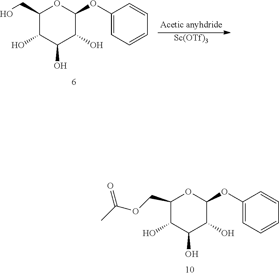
O(C1OC(CO)C(O)C(O)C1O)C1=CC=CC=C1.[Sc(OTf)3].O(C1OC(COC(C)=O)C(O)C(O)C1O)C1=CC=CC=C1
